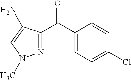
C1(C(C2=NN(C)C=C2N)=O)=CC=C(Cl)C=C1
